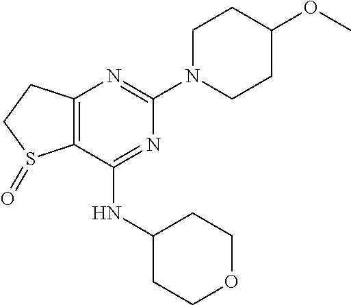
C12=C(C(NC3CCOCC3)=NC(N3CCC(OC)CC3)=N1)S(=O)CC2
